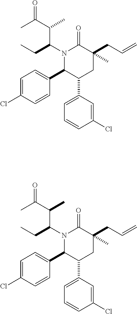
N1(C(CC)C(C(C)=O)C)C(C2=CC=C(Cl)C=C2)C(C2=CC=CC(Cl)=C2)CC(CC=C)(C)C1=O.N1(C(CC)C(C(C)=O)C)C(C2=CC=C(Cl)C=C2)C(C2=CC=CC(Cl)=C2)CC(CC=C)(C)C1=O
